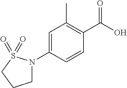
C1=C(N2CCCS2(=O)=O)C=CC(C(O)=O)=C1C
